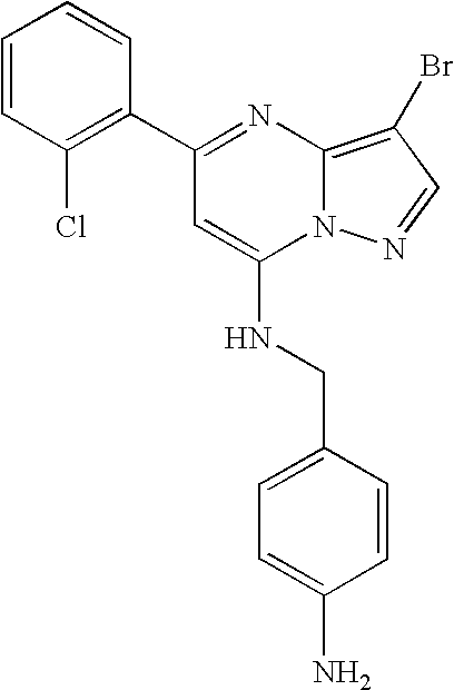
C1(C2=C(Cl)C=CC=C2)=NC2=C(Br)C=NN2C(NCC2=CC=C(N)C=C2)=C1
